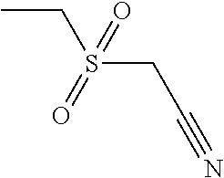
CCS(CC#N)(=O)=O
